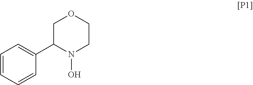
C1=CC=CC(C2N(O)CCOC2)=C1
